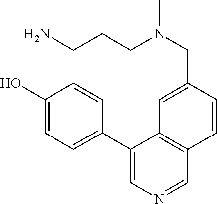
C1(O)=CC=C(C2=CN=CC3=C2C=C(CN(CCCN)C)C=C3)C=C1
